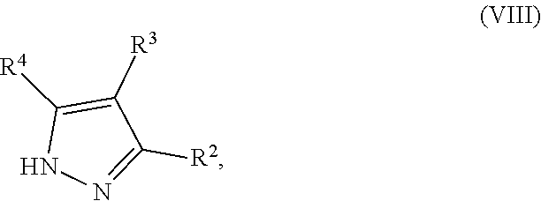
C1([R4])=C([R3])C([R2])=NN1
